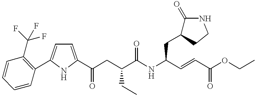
C1=C(C(CC(C(NC(C=CC(OCC)=O)CC2C(=O)NCC2)=O)CC)=O)NC(C2=C(C(F)(F)F)C=CC=C2)=C1
